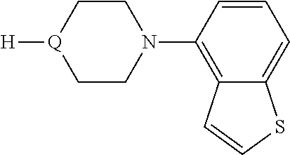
[H][Q]1CCN(C2=C3C(=CC=C2)SC=C3)CC1
